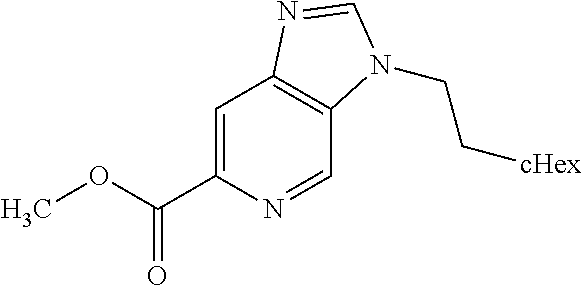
C1=C(C(OC)=O)N=CC2=C1N=CN2CC[cHex]
